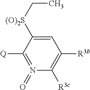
N1(=O)=C([Q])C([(O)2S]CC)=CC([R3b])=C1[R3c]
